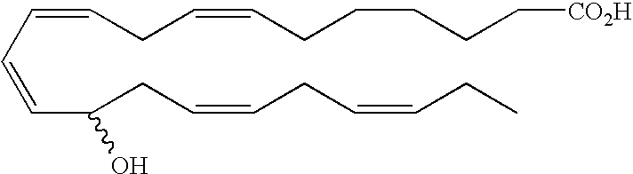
C(C=CC(CC=CCC=CCC)O)=CCC=CCCCCC[CO2H]
